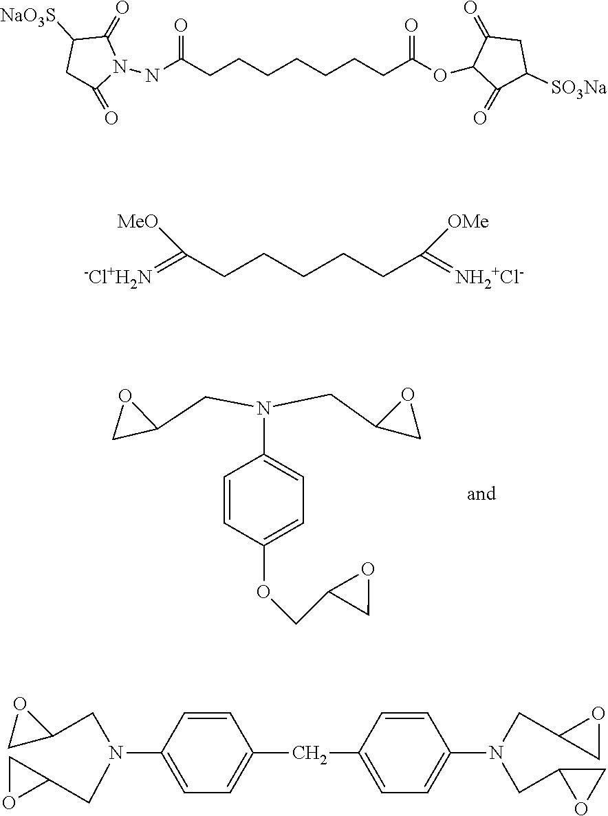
O1CC1CN(CC1CO1)C1=CC=C(OCC2CO2)C=C1.C1C(=O)N(NC(CCCCCCCC(OC2C(=O)C([SO3Na])CC2=O)=O)=O)C(=O)C1[NaO3S].[-Cl+H2N]=C(CCCCCC(=[NH2+Cl-])[OMe])[MeO].C1C(CN(CC2CO2)C2=CC=C(CC3=CC=C(N(CC4CO4)CC4OC4)C=C3)C=C2)O1
